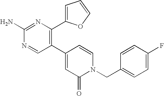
C1(C2=CC(=O)N(CC3=CC=C(F)C=C3)C=C2)=C(C2=CC=CO2)N=C(N)N=C1
